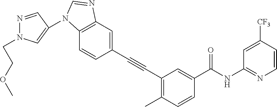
C1(C#CC2=C(C)C=CC(C(NC3=NC=CC([CF3])=C3)=O)=C2)=CC2=C(C=C1)N(C1=CN(CCOC)N=C1)C=N2
